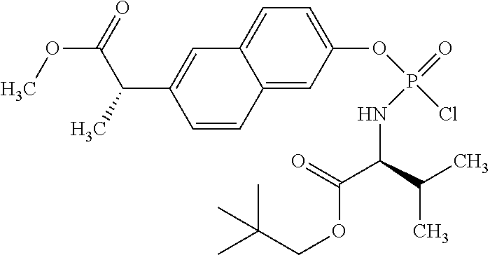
C1(OP(Cl)(=O)NC(C(=O)OCC(C)(C)C)C(C)C)=CC=C2C(=C1)C=CC(C(C(OC)=O)C)=C2
